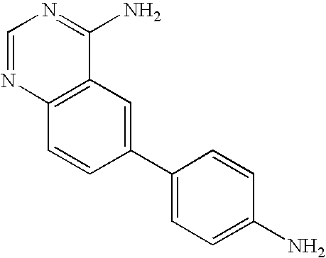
C1=NC2=C(C(N)=N1)C=C(C1=CC=C(N)C=C1)C=C2
